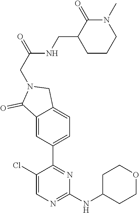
C12=CC(C3=NC(NC4CCOCC4)=NC=C3Cl)=CC=C1CN(CC(=O)NCC1CCCN(C)C1=O)C2=O
